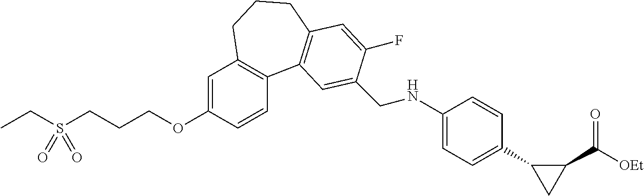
C1=C(OCCCS(CC)(=O)=O)C=CC2=C1CCCC1=C2C=C(CNC2=CC=C(C3CC3C([OEt])=O)C=C2)C(F)=C1
